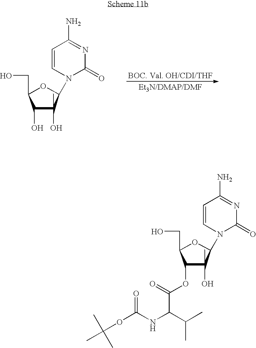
C1(O)C(C)(O)C(N2C(=O)N=C(N)C=C2)OC1CO.C1(OC(=O)C(C(C)C)NC(=O)OC(C)(C)C)C(C)(O)C(N2C(=O)N=C(N)C=C2)OC1CO
